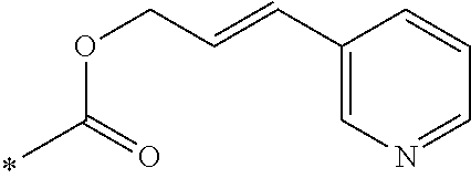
C1(C=CCOC(C)=O)=CN=CC=C1
